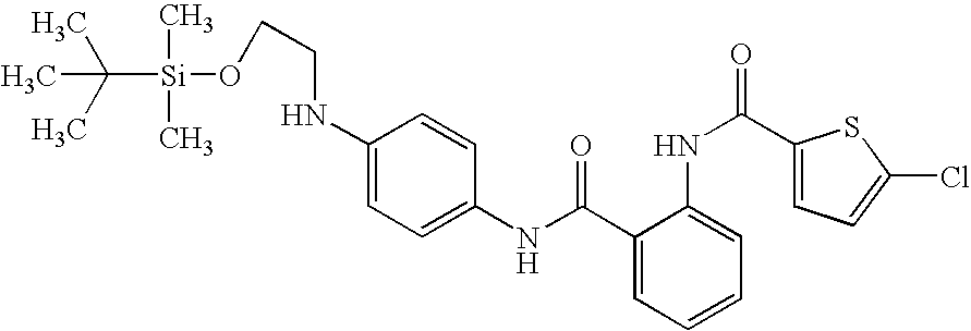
C1(NC(=O)C2=CC=CC=C2NC(=O)C2=CC=C(Cl)S2)=CC=C(NCCO[Si](C(C)(C)C)(C)C)C=C1
